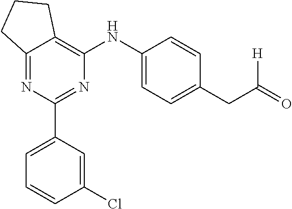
C12=NC(C3=CC=CC(Cl)=C3)=NC(NC3=CC=C(CC(=O)[H])C=C3)=C1CCC2
